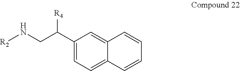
C1(C(CN[R2])[R4])=CC=C2C(=C1)C=CC=C2
